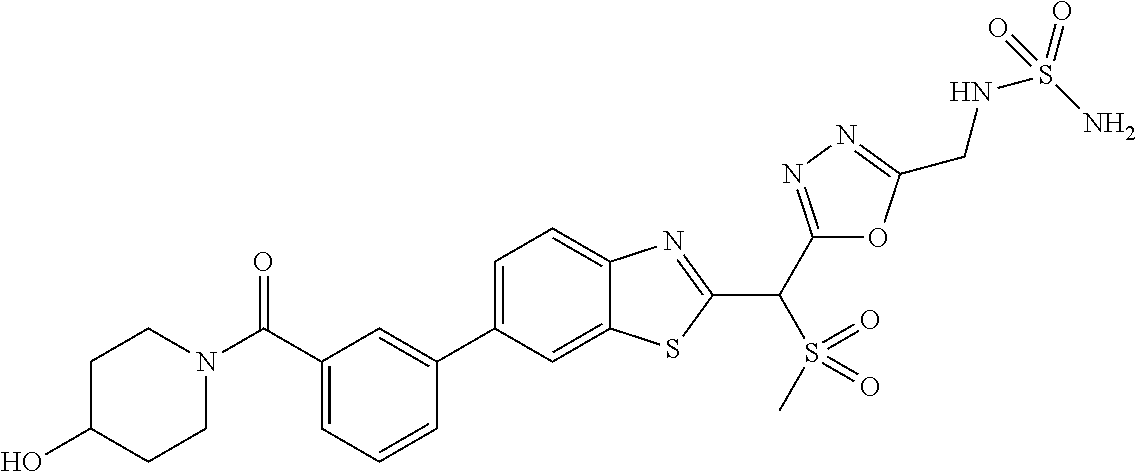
C1(C2=CC(C(N3CCC(O)CC3)=O)=CC=C2)=CC=C2C(=C1)SC(C(C1=NN=C(CNS(=O)(N)=O)O1)S(=O)(=O)C)=N2
